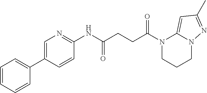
N1(C(=O)CCC(=O)NC2=NC=C(C3=CC=CC=C3)C=C2)CCCN2C1=CC(C)=N2
